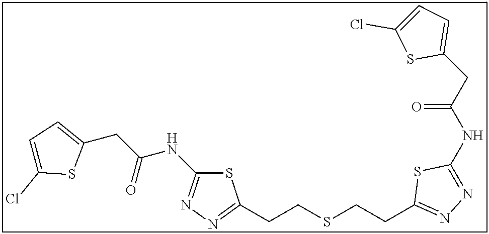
C1(NC(CC2=CC=C(Cl)S2)=O)=NN=C(CCSCCC2=NN=C(NC(CC3=CC=C(Cl)S3)=O)S2)S1
